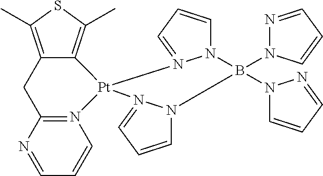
C12=C(C)SC(C)=C1[Pt]1(N3=C(C2)N=CC=C3)N2=CC=CN2B(N2N=CC=C2)(N2C=CC=N2)N2C=CC=N21
